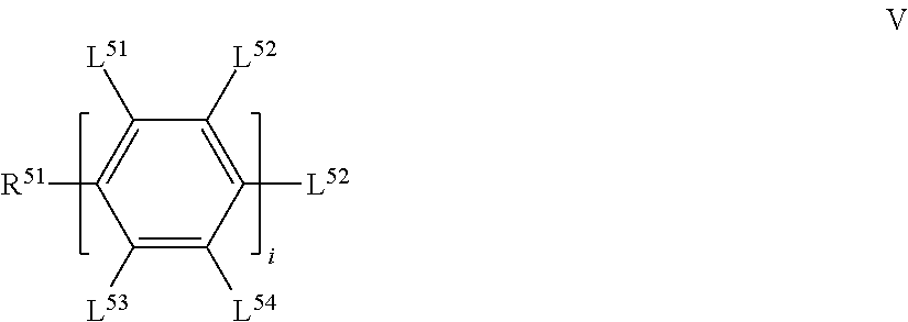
C1([L53])=C([L54])C([L52])=C([L52])C([L51])=C1[R51]
